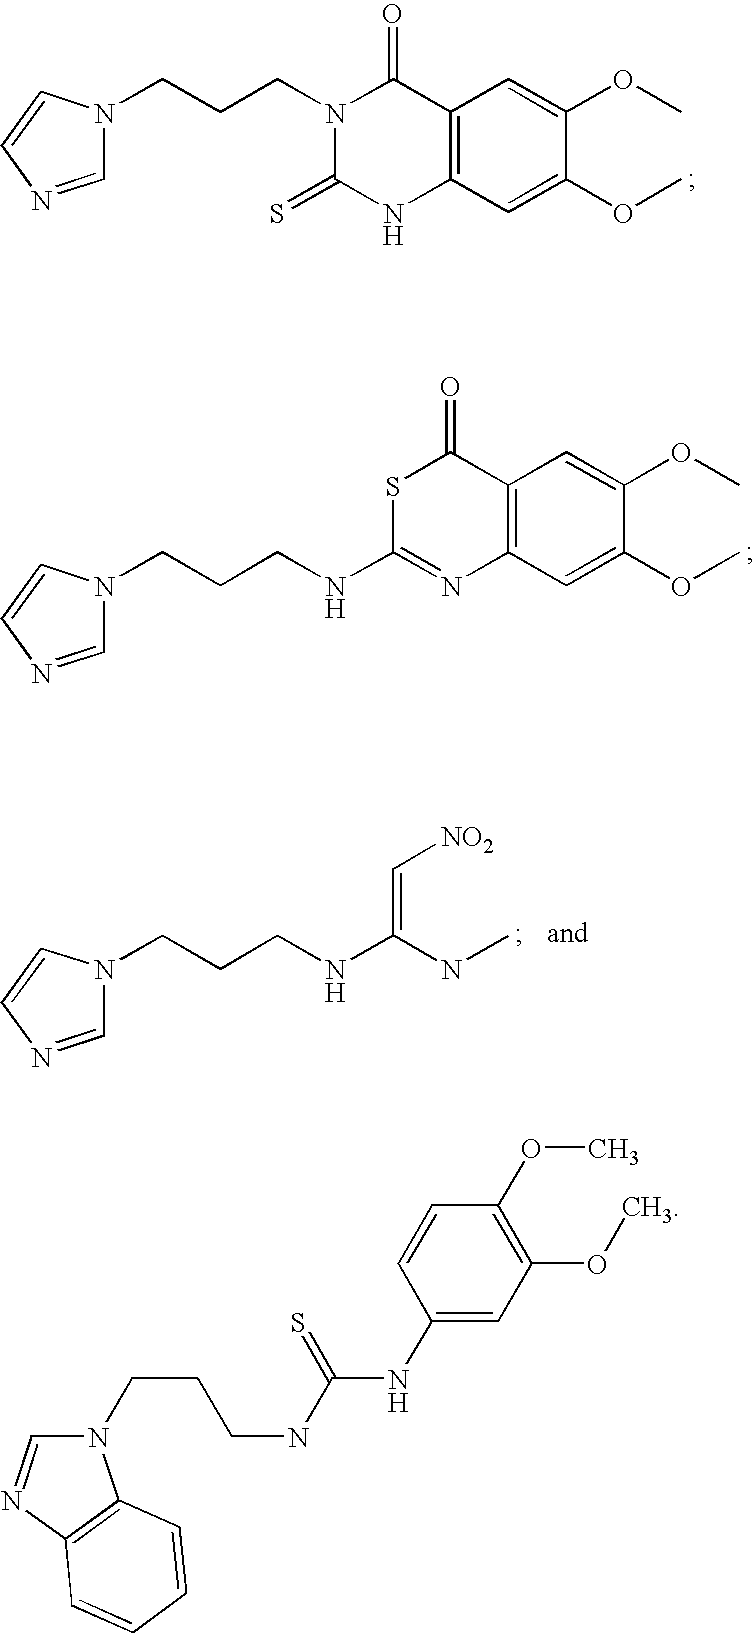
C1=NC=CN1CCCN1C(=S)NC2=C(C1=O)C=C(OC)C(OC)=C2.C1=NC=CN1CCCNC1=NC2=C(C(=O)S1)C=C(OC)C(OC)=C2.C1=NC=CN1CCCNC(=C[NO2])NC.N1(CCCNC(=S)NC2=CC(OC)=C(OC)C=C2)C=NC2=C1C=CC=C2
